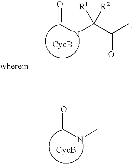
C(NC(C(C)=O)([R1])[R2])=O.C(NC)=O
